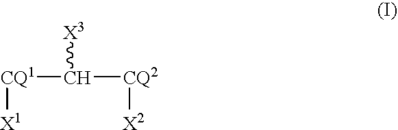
[CQ1](C([CQ2][X2])[X3])[X1]
